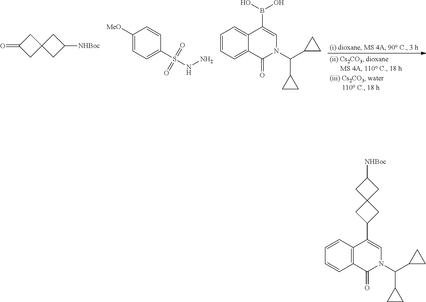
C1(=O)CC2(C1)CC([NHBoc])C2.C1([MeO])=CC=C(S(NN)(=O)=O)C=C1.C1=CC=C2C(=C1)C(B(O)O)=CN(C(C1CC1)C1CC1)C2=O.C1=CC2=C(C=C1)C(=O)N(C(C1CC1)C1CC1)C=C2C1CC2(C1)CC([NHBoc])C2
